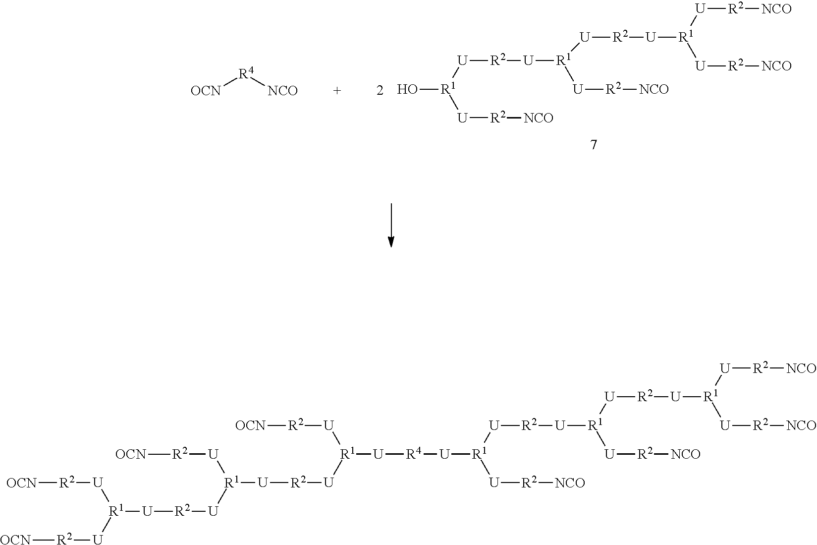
[OCN][R4][NCO].O[R1]([U][R2][U][R1]([U][R2][U][R1]([U][R2][NCO])[U][R2][NCO])[U][R2][NCO])[U][R2][NCO].[OCN][R2][U][R1]([U][R2][OCN])[U][R2][U][R1]([U][R2][OCN])[U][R2][U][R1]([U][R2][OCN])[U][R4][U][R1]([U][R2][U][R1]([U][R2][U][R1]([U][R2][NCO])[U][R2][NCO])[U][R2][NCO])[U][R2][NCO]
